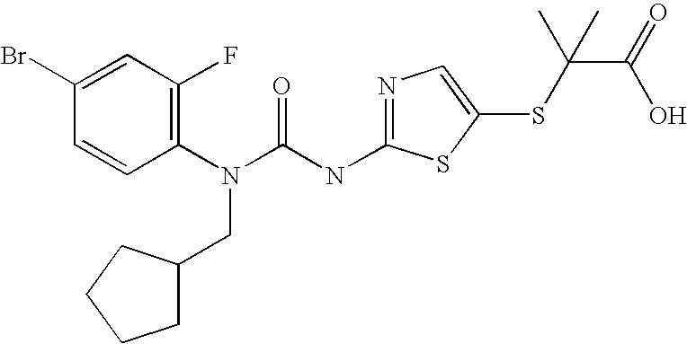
C1(Br)=CC(F)=C(N(C(NC2=NC=C(SC(C(O)=O)(C)C)S2)=O)CC2CCCC2)C=C1
